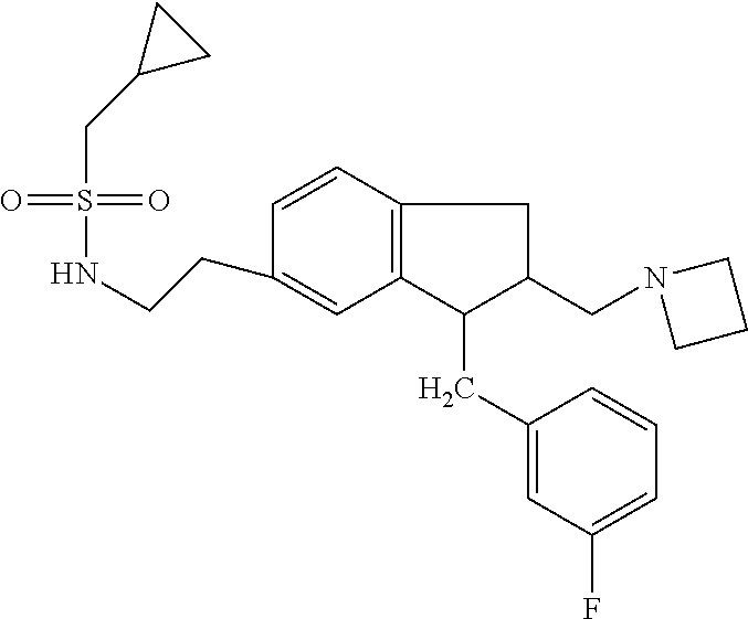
S(=O)(=O)(CC1CC1)NCCC1=CC2=C(C=C1)CC(CN1CCC1)C2CC1=CC(F)=CC=C1
